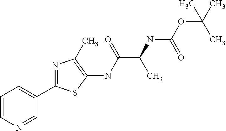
N1=CC(C2=NC(C)=C(NC(C(NC(OC(C)(C)C)=O)C)=O)S2)=CC=C1
